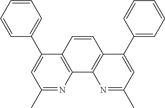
C12=C(N=C(C)C=C1C1=CC=CC=C1)C1=C(C=C2)C(C2=CC=CC=C2)=CC(C)=N1
